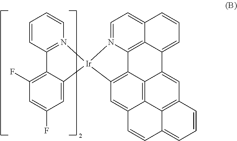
C1=N2C3=C4C(=C1)C=CC=C4C1=CC4=C5C6=C1C3=C(C=C6C=CC5=CC=C4)[Ir]21N2=C(C=CC=C2)C2=C(F)C=C(F)C=C21
